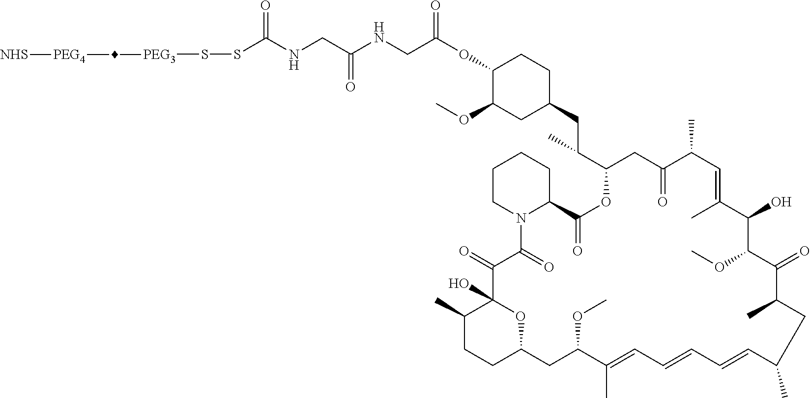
C1(C)CCC2OC1(O)C(=O)C(=O)N1C(CCCC1)C(=O)OC(C(CC1CCC(OC(=O)CNC(=O)CNC(=O)SS[PEG3]C[PEG4][NHS])C(OC)C1)C)CC(=O)C(C)C=C(C)C(O)C(OC)C(=O)C(C)CC(C)C=CC=CC=C(C)C(OC)C2
